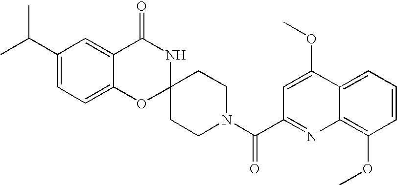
C1(C(C)C)=CC=C2C(=C1)C(=O)NC1(O2)CCN(C(=O)C2=NC3=C(OC)C=CC=C3C(OC)=C2)CC1
